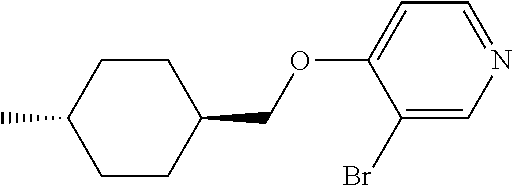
C1(OCC2CCC(C)CC2)=CC=NC=C1Br
